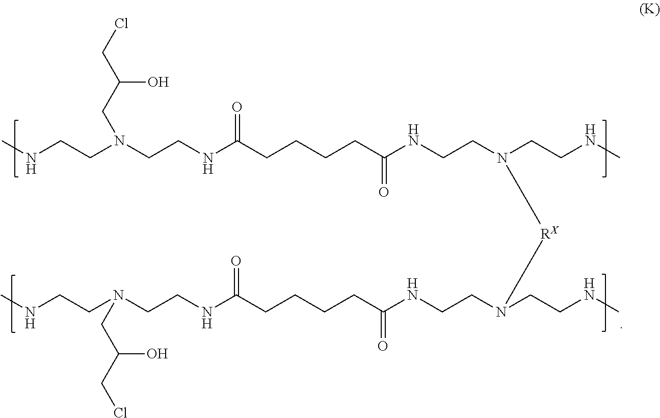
CNCCN(CCNC(CCCCC(NCCN(CCNC)[RX]N(CCNC)CCNC(CCCCC(NCCN(CCNC)CC(CCl)O)=O)=O)=O)=O)CC(CCl)O
